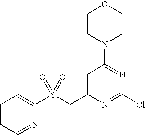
C1(S(CC2=CC(N3CCOCC3)=NC(Cl)=N2)(=O)=O)=CC=CC=N1
